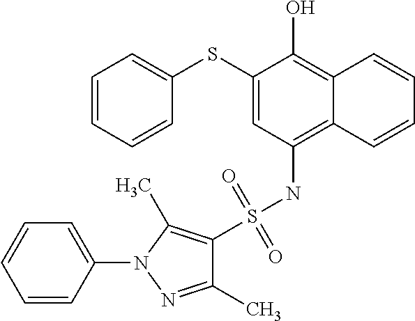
C1(SC2=CC=CC=C2)=CC(NS(=O)(=O)C2=C(C)N(C3=CC=CC=C3)N=C2C)=C2C(=C1O)C=CC=C2
